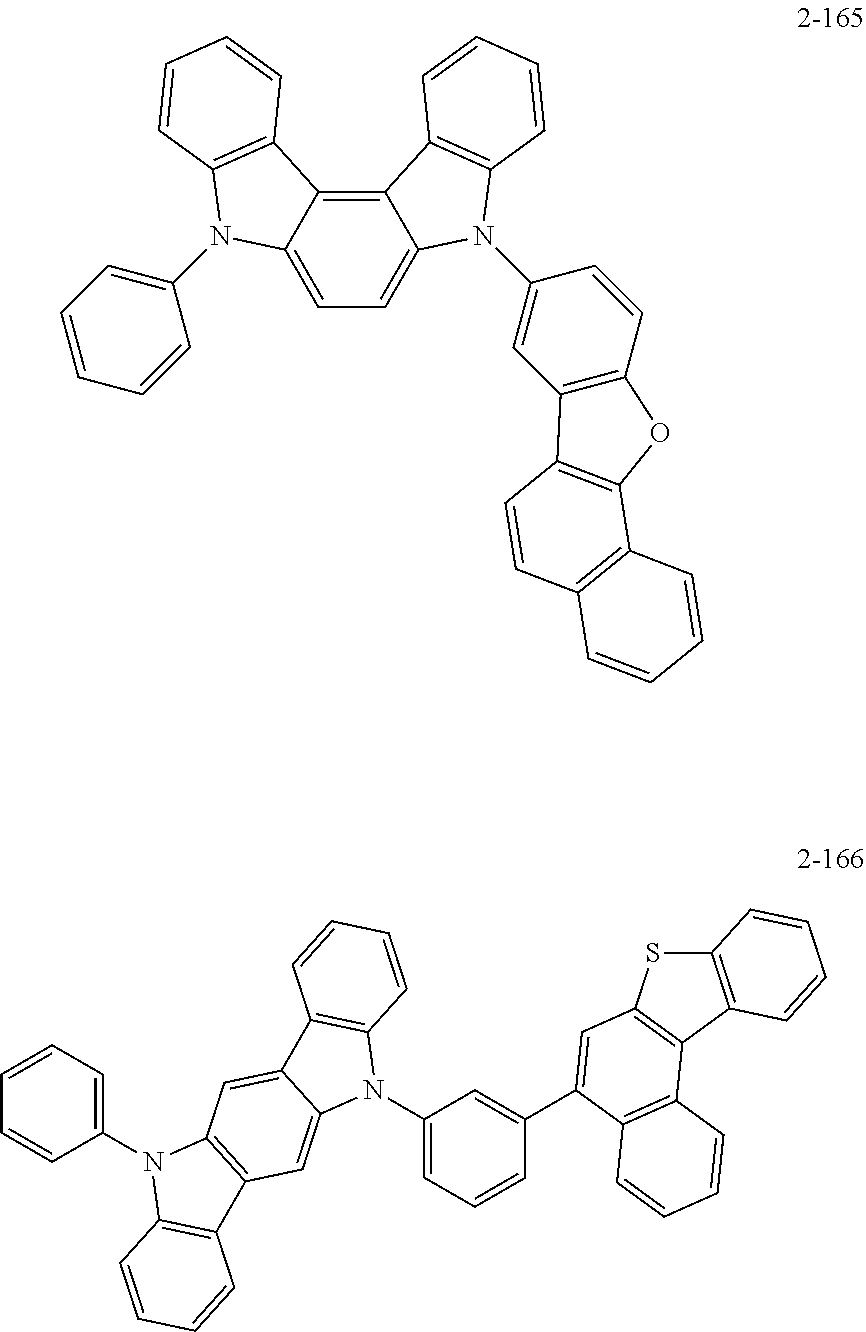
C12=C3C(=CC=C1N(C1=CC4=C(C=C1)OC1=C4C=CC4=C1C=CC=C4)C1=C2C=CC=C1)N(C1=CC=CC=C1)C1=C3C=CC=C1.C12=C(C3=C(S1)C=C(C1=CC(N4C5=C(C6=CC7=C(C=C46)C4=C(N7C6=CC=CC=C6)C=CC=C4)C=CC=C5)=CC=C1)C1=C3C=CC=C1)C=CC=C2
